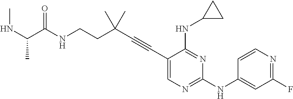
N(CCC(C#CC1=CN=C(NC2=CC(F)=NC=C2)N=C1NC1CC1)(C)C)C(=O)C(NC)C
